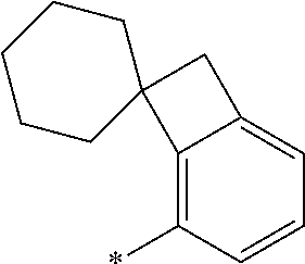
C12=C(*)C=CC=C1CC21CCCCC1
